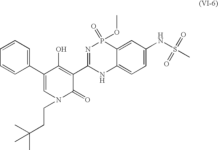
C1(C2=CN(CCC(C)(C)C)C(=O)C(C3=NP(=O)(OC)C4=CC(NS(C)(=O)=O)=CC=C4N3)=C2O)=CC=CC=C1
